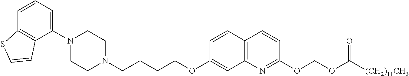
C1(N2CCN(CCCCOC3=CC4=C(C=C3)C=CC(OCOC([(CH2)11CH3])=O)=N4)CC2)=CC=CC2=C1C=CS2
